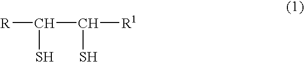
[R]C(C([R1])S)S
